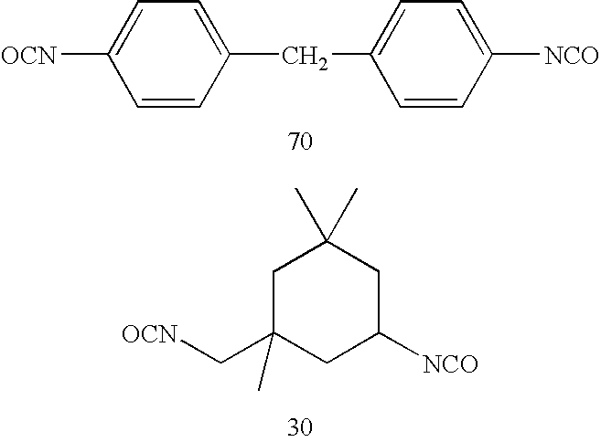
C1C(C[OCN])(C)CC([NCO])CC1(C)C.C1([OCN])=CC=C(CC2=CC=C([NCO])C=C2)C=C1
